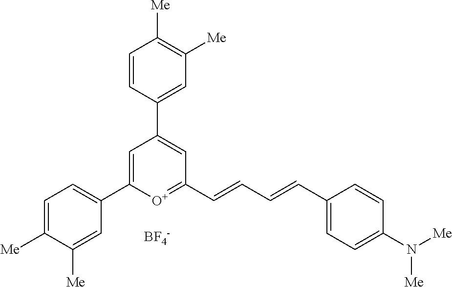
[BF4-].C1=C(C2=CC=C([Me])C([Me])=C2)[O+]=C(C=CC=CC2=CC=C(N([Me])[Me])C=C2)C=C1C1=CC([Me])=C([Me])C=C1
